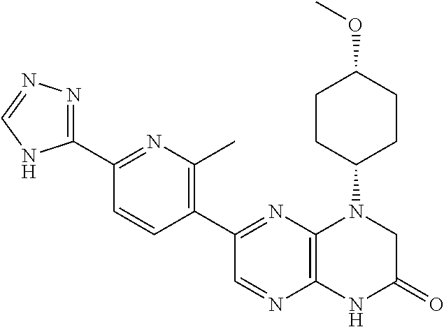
C1(C2=NN=CN2)=NC(C)=C(C2=NC3=C(N=C2)NC(=O)CN3C2CCC(OC)CC2)C=C1
